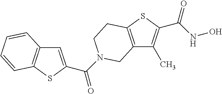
C12=C(SC(C(NO)=O)=C1C)CCN(C(=O)C1=CC3=C(S1)C=CC=C3)C2
